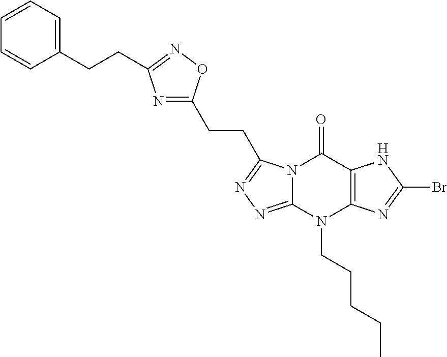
C(C1=CC=CC=C1)CC1=NOC(CCC2=NN=C3N2C(=O)C2=C(N3CCCCC)N=C(Br)N2)=N1
